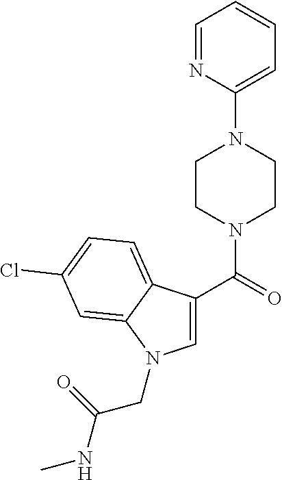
C1=NC(N2CCN(C(C3=CN(CC(NC)=O)C4=CC(Cl)=CC=C34)=O)CC2)=CC=C1
